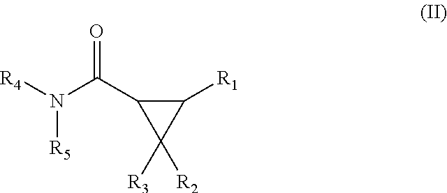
[R4]N(C(C1C([R3])([R2])C1[R1])=O)[R5]
